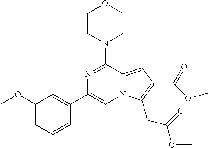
C1(OC)=CC=CC(C2=CN3C(=CC(C(OC)=O)=C3CC(OC)=O)C(N3CCOCC3)=N2)=C1
